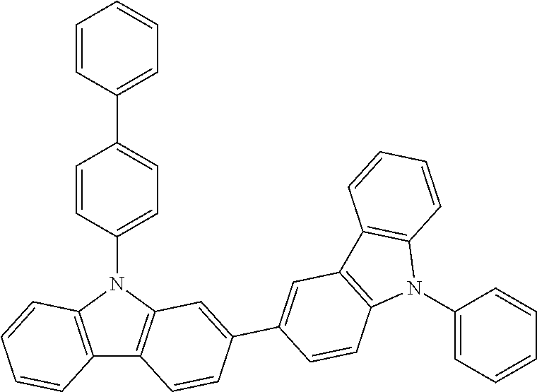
C12=C(N(C3=CC=C(C4=CC=CC=C4)C=C3)C3=C1C=CC(C1=CC4=C(C=C1)N(C1=CC=CC=C1)C1=C4C=CC=C1)=C3)C=CC=C2
